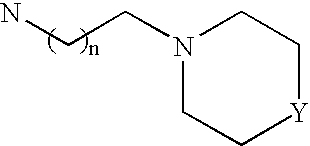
N1(CCN)CC[Y]CC1
